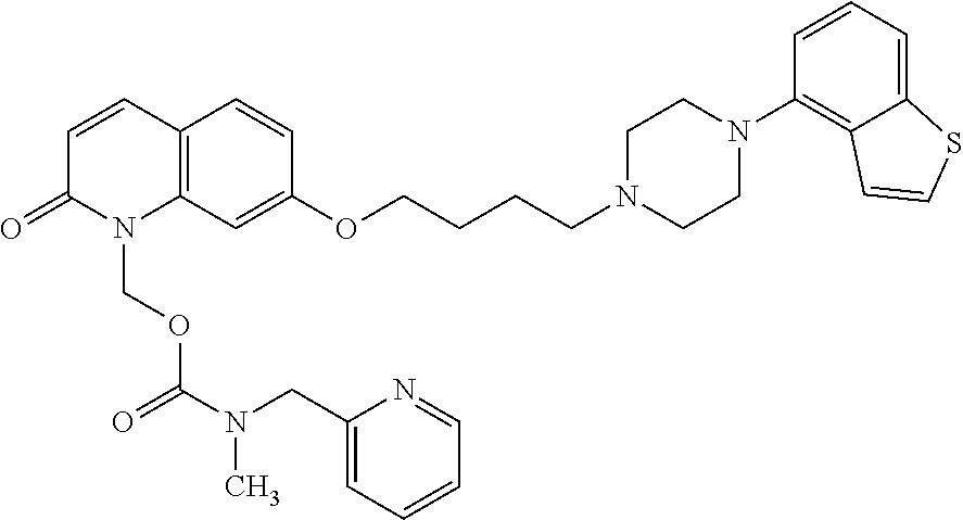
C12=C(C=CC(=O)N1COC(=O)N(CC1=CC=CC=N1)C)C=CC(OCCCCN1CCN(C3=C4C(=CC=C3)SC=C4)CC1)=C2
